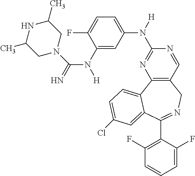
C12=C(C=NC(N([H])C3=CC=C(F)C(N(C(N4CC(C)NC(C)C4)=N)[H])=C3)=N1)CN=C(C1=C(F)C=CC=C1F)C1=CC(Cl)=CC=C21
